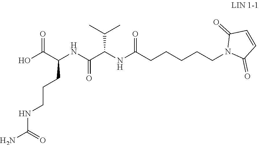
OC(C(CCCNC(N)=O)NC(C(NC(CCCCCN1C(=O)C=CC1=O)=O)C(C)C)=O)=O
